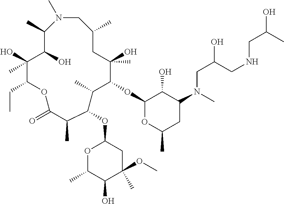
N1(C)CC(C)CC(O)(C)C(OC2OC(C)CC(N(CC(CNCC(O)C)O)C)C2O)C(C)C(OC2OC(C)C(O)C(C)(OC)C2)C(C)C(=O)OC(CC)C(O)(C)C(O)C1C
